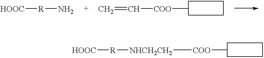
[NHCH2CH2]([COO]C)[R][HOOC].C=C[COO]C.[HOOC][R]N
